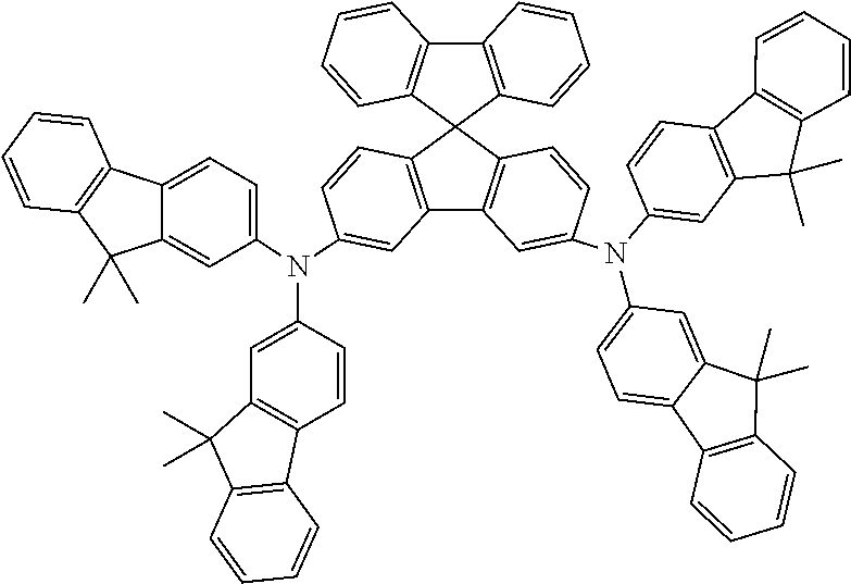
C12=C(C3(C4=C1C=CC=C4)C1=C(C4=C3C=CC(N(C3=CC5=C(C=C3)C3=C(C5(C)C)C=CC=C3)C3=CC=C5C(=C3)C(C)(C)C3=C5C=CC=C3)=C4)C=C(N(C3=CC=C4C(=C3)C(C)(C)C3=C4C=CC=C3)C3=CC4=C(C=C3)C3=C(C4(C)C)C=CC=C3)C=C1)C=CC=C2
